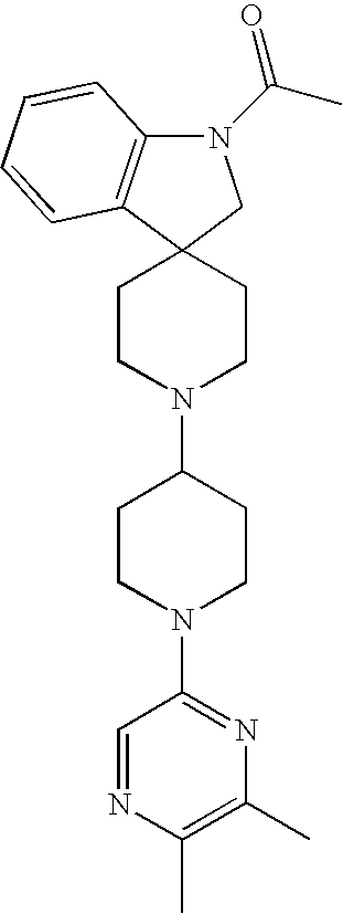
C1CN(C2CCN(C3=NC(C)=C(C)N=C3)CC2)CCC12C1=C(N(C(C)=O)C2)C=CC=C1
